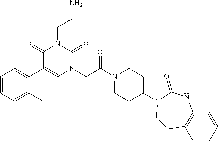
C1(C)=C(C)C=CC=C1C1=CN(CC(N2CCC(N3C(=O)NC4=C(C=CC=C4)CC3)CC2)=O)C(=O)N(CCN)C1=O
